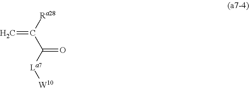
C=C([Ra28])C([La7][W10])=O
